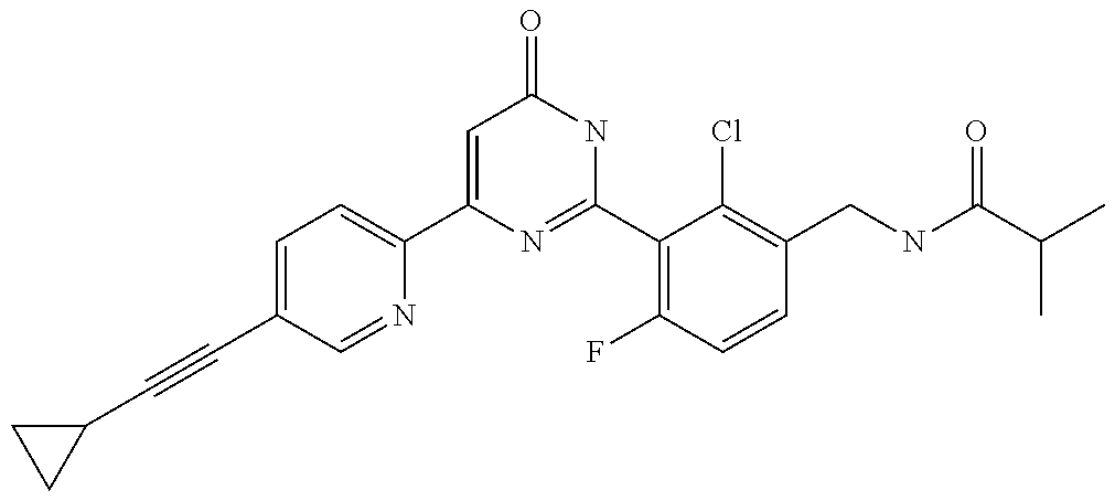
C1(C2=CC=C(C#CC3CC3)C=N2)=CC(=O)NC(C2=C(F)C=CC(CNC(C(C)C)=O)=C2Cl)=N1
